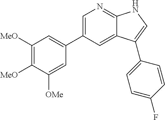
C1([MeO])=C([MeO])C([OMe])=CC(C2=CN=C3C(=C2)C(C2=CC=C(F)C=C2)=CN3)=C1
